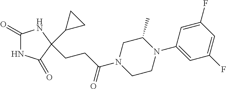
C1(=O)NC(=O)C(C2CC2)(CCC(N2CCN(C3=CC(F)=CC(F)=C3)C(C)C2)=O)N1
